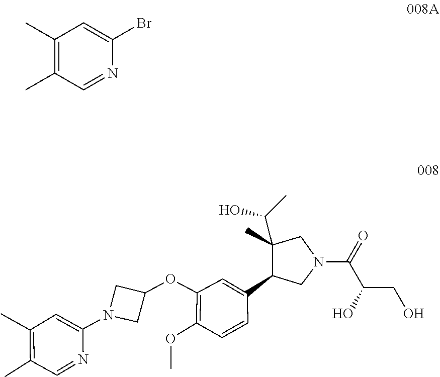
C1=C(C2C(C(C)O)(C)CN(C(C(CO)O)=O)C2)C=CC(OC)=C1OC1CN(C2=CC(C)=C(C)C=N2)C1.C1(C)=C(C)C=NC(Br)=C1
